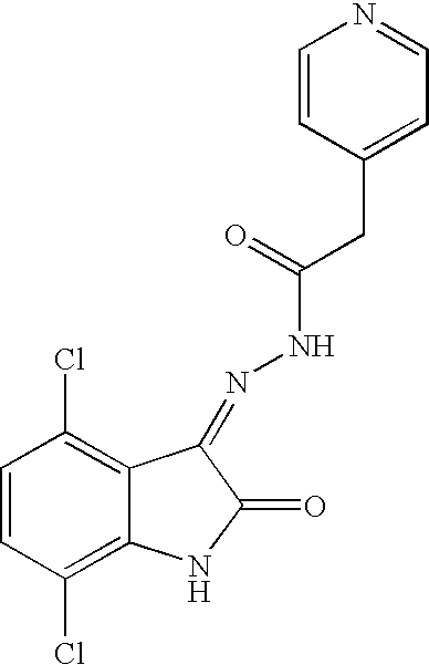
C1=CC(Cl)=C2C(=C1Cl)C(=NNC(=O)CC1=CC=NC=C1)C(=O)N2
